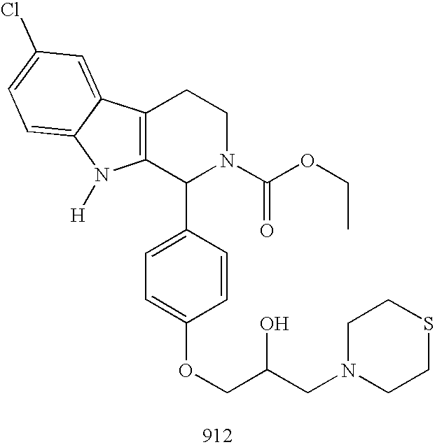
C12=C(C(C3=CC=C(OCC(CN4CCSCC4)O)C=C3)N(C(OCC)=O)CC1)N([H])C1=CC=C(Cl)C=C21
